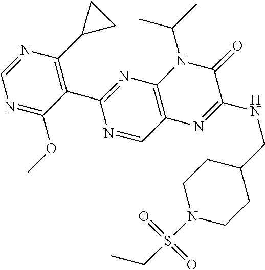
C1(C2=NC3=C(C=N2)N=C(NCC2CCN(S(CC)(=O)=O)CC2)C(=O)N3C(C)C)=C(C2CC2)N=CN=C1OC
